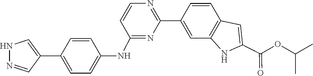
C1=CN=C(C2=CC3=C(C=C2)C=C(C(=O)OC(C)C)N3)N=C1NC1=CC=C(C2=CNN=C2)C=C1
